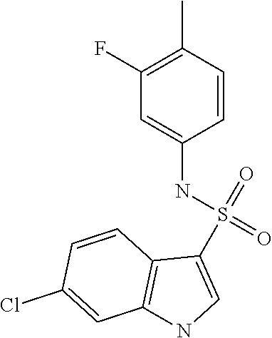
C1=CC(NS(=O)(=O)C2=CNC3=C2C=CC(Cl)=C3)=CC(F)=C1C
